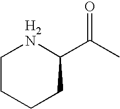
C1CCCC(C(C)=O)N1
